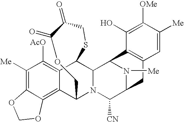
C1([Me])=C2C(=C3C(=C1[AcO])C1C4N(C3COC(=O)C(=O)CS1)C([CN])C1N([Me])C4C3=C(C1)C=C([Me])C([OMe])=C3O)OCO2
